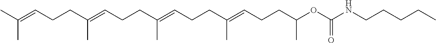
C(C(=CCCC(=CCCC(OC(NCCCCC)=O)C)C)C)CC=C(C)CCC=C(C)C
